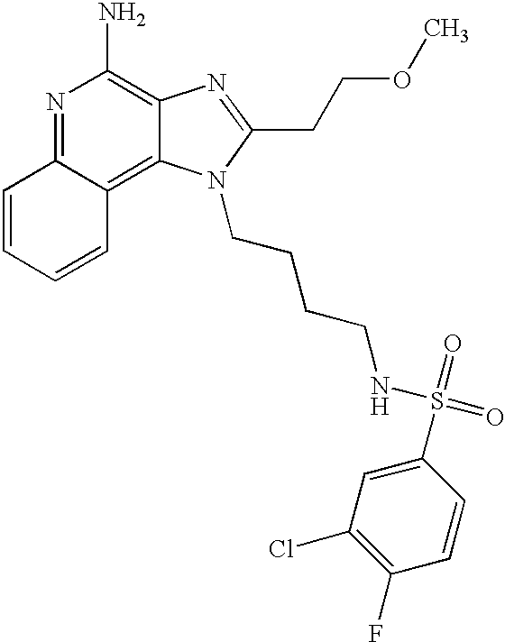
N1=C2C(=C3C(=C1N)N=C(CCOC)N3CCCCNS(=O)(=O)C1=CC(Cl)=C(F)C=C1)C=CC=C2
